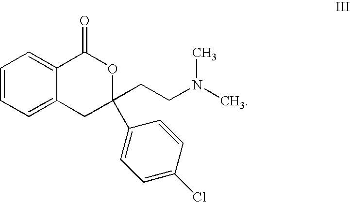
C1=CC=C2C(=C1)C(=O)OC(CCN(C)C)(C1=CC=C(Cl)C=C1)C2
